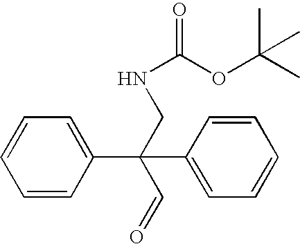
C1=CC(C(C2=CC=CC=C2)(CNC(=O)OC(C)(C)C)C=O)=CC=C1
